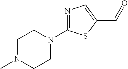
N1=C(N2CCN(C)CC2)SC(C=O)=C1
